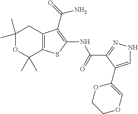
C1(C)(C)OC(C)(C)C2=C(C1)C(C(=O)N)=C(NC(C1=NNC=C1C1=COCCO1)=O)S2
